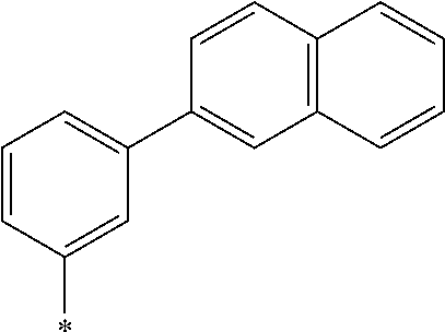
C1=C(C2=CC3=C(C=C2)C=CC=C3)C=C(*)C=C1
